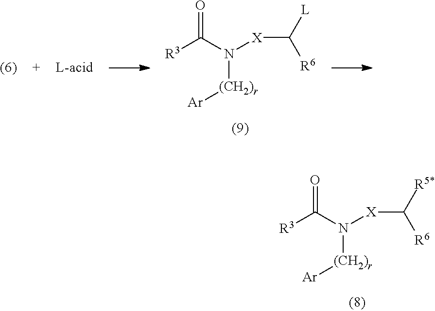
[R3]C(=O)N([X]C([L])[R6])[(CH2)r][Ar].[R3]C(=O)N([X]C([R5*])[R6])[(CH2)r][Ar]
